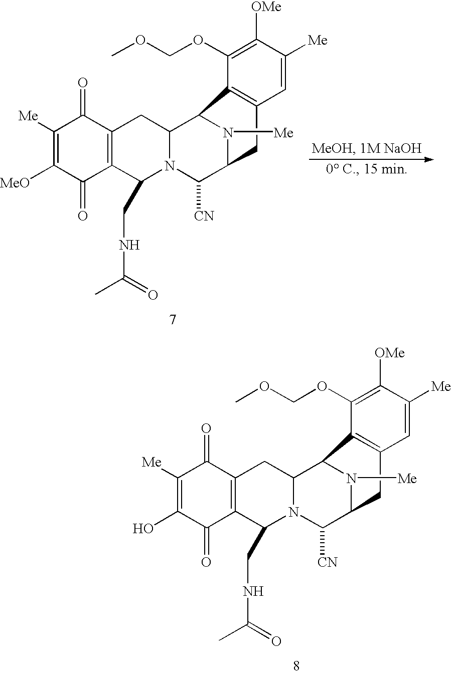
C1([Me])=C(O)C(=O)C2=C(C1=O)CC1N(C2CNC(C)=O)C([CN])C2N([Me])C1C1=C(C2)C=C([Me])C([OMe])=C1OCOC.C1([Me])=C([MeO])C(=O)C2=C(C1=O)CC1N(C2CNC(C)=O)C([CN])C2N([Me])C1C1=C(C2)C=C([Me])C([OMe])=C1OCOC
